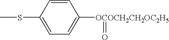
C1=CC(SC)=CC=C1[OCOCH2CH2OC2H5]=O
